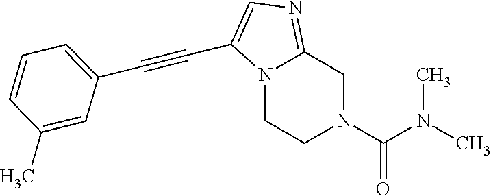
N12CCN(C(N(C)C)=O)CC1=NC=C2C#CC1=CC=CC(C)=C1
